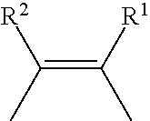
C(=C([R1])C)(C)[R2]
